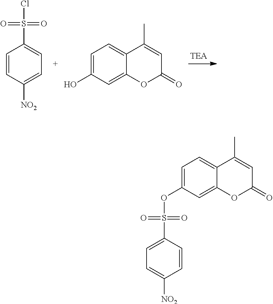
C1=CC([NO2])=CC=C1S(Cl)(=O)=O.C1=C(O)C=C2C(=C1)C(C)=CC(=O)O2.C1=C(OS(C2=CC=C([NO2])C=C2)(=O)=O)C=C2C(=C1)C(C)=CC(=O)O2
